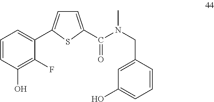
C1=C(C(N(CC2=CC(O)=CC=C2)C)=O)SC(C2=CC=CC(O)=C2F)=C1
